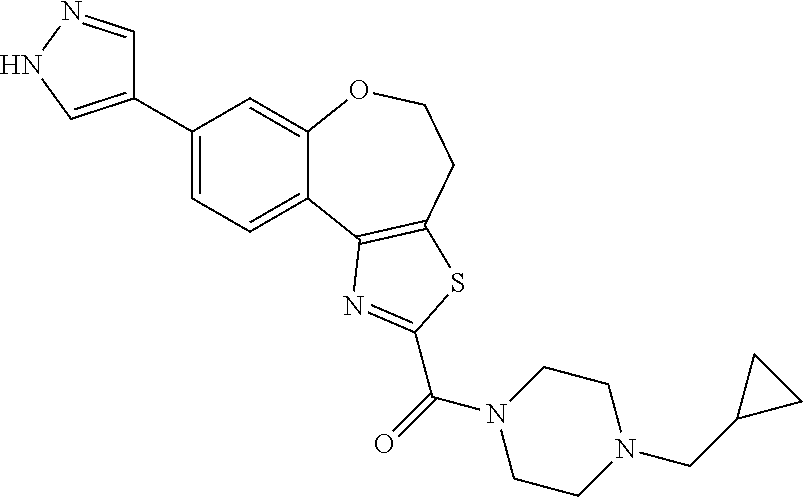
C1(C2=CNN=C2)=CC=C2C(=C1)OCCC1=C2N=C(C(N2CCN(CC3CC3)CC2)=O)S1
